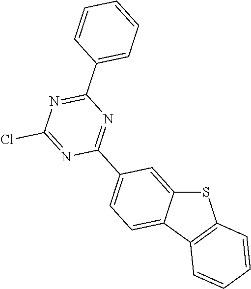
C1(C2=CC=CC=C2)=NC(Cl)=NC(C2=CC=C3C(=C2)SC2=C3C=CC=C2)=N1
